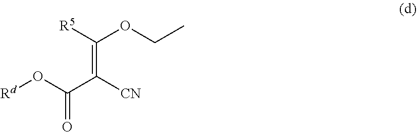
[Rd]OC(C([CN])=C([R5])OCC)=O
